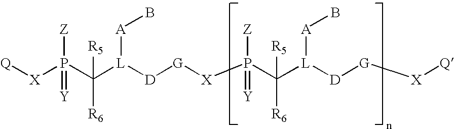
[Q][X]P(C([L]([D][G][X]P(C([L]([D][G][X][Q])[A]B)([R5])[R6])([Z])=[Y])[A]B)([R5])[R6])(=[Y])[Z]
